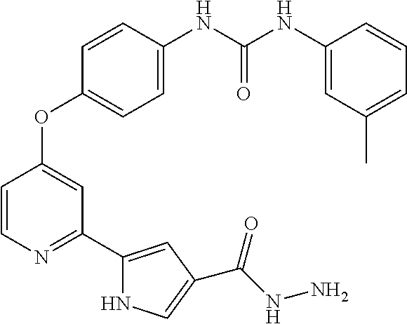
O(C1=CC(C2=CC(C(=O)NN)=CN2)=NC=C1)C1=CC=C(NC(NC2=CC(C)=CC=C2)=O)C=C1
